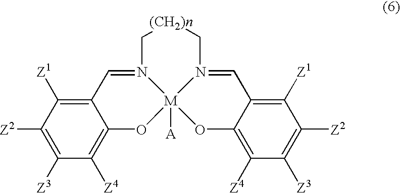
C12=C([Z4])C([Z3])=C([Z2])C([Z1])=C1C=N1C[(CH2)n]CN3=CC4=C([Z1])C([Z2])=C([Z3])C([Z4])=C4O[M]13([A])O2
